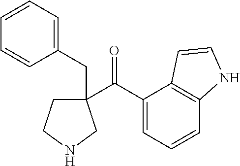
C(=O)(C1(CC2=CC=CC=C2)CCNC1)C1=CC=CC2=C1C=CN2
